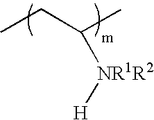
CCC(C)[NR1R2][H]
